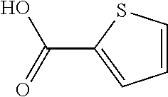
C1=CSC(C(=O)O)=C1
